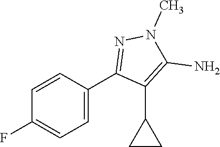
C1=C(C2=NN(C)C(N)=C2C2CC2)C=CC(F)=C1
